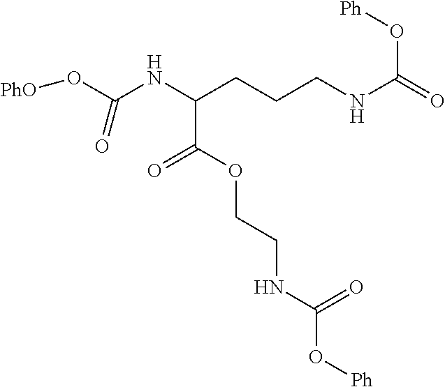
[PhO]OC(NC(CCCNC(=O)O[Ph])C(OCCNC(=O)O[Ph])=O)=O
